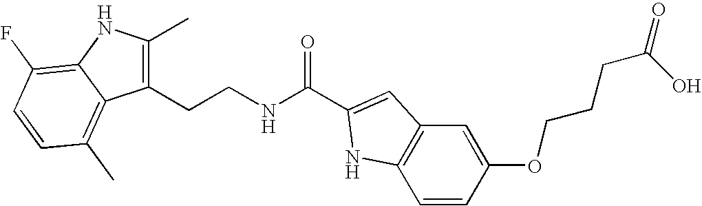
C1(CCNC(=O)C2=CC3=C(C=CC(OCCCC(=O)O)=C3)N2)=C(C)NC2=C(F)C=CC(C)=C12
